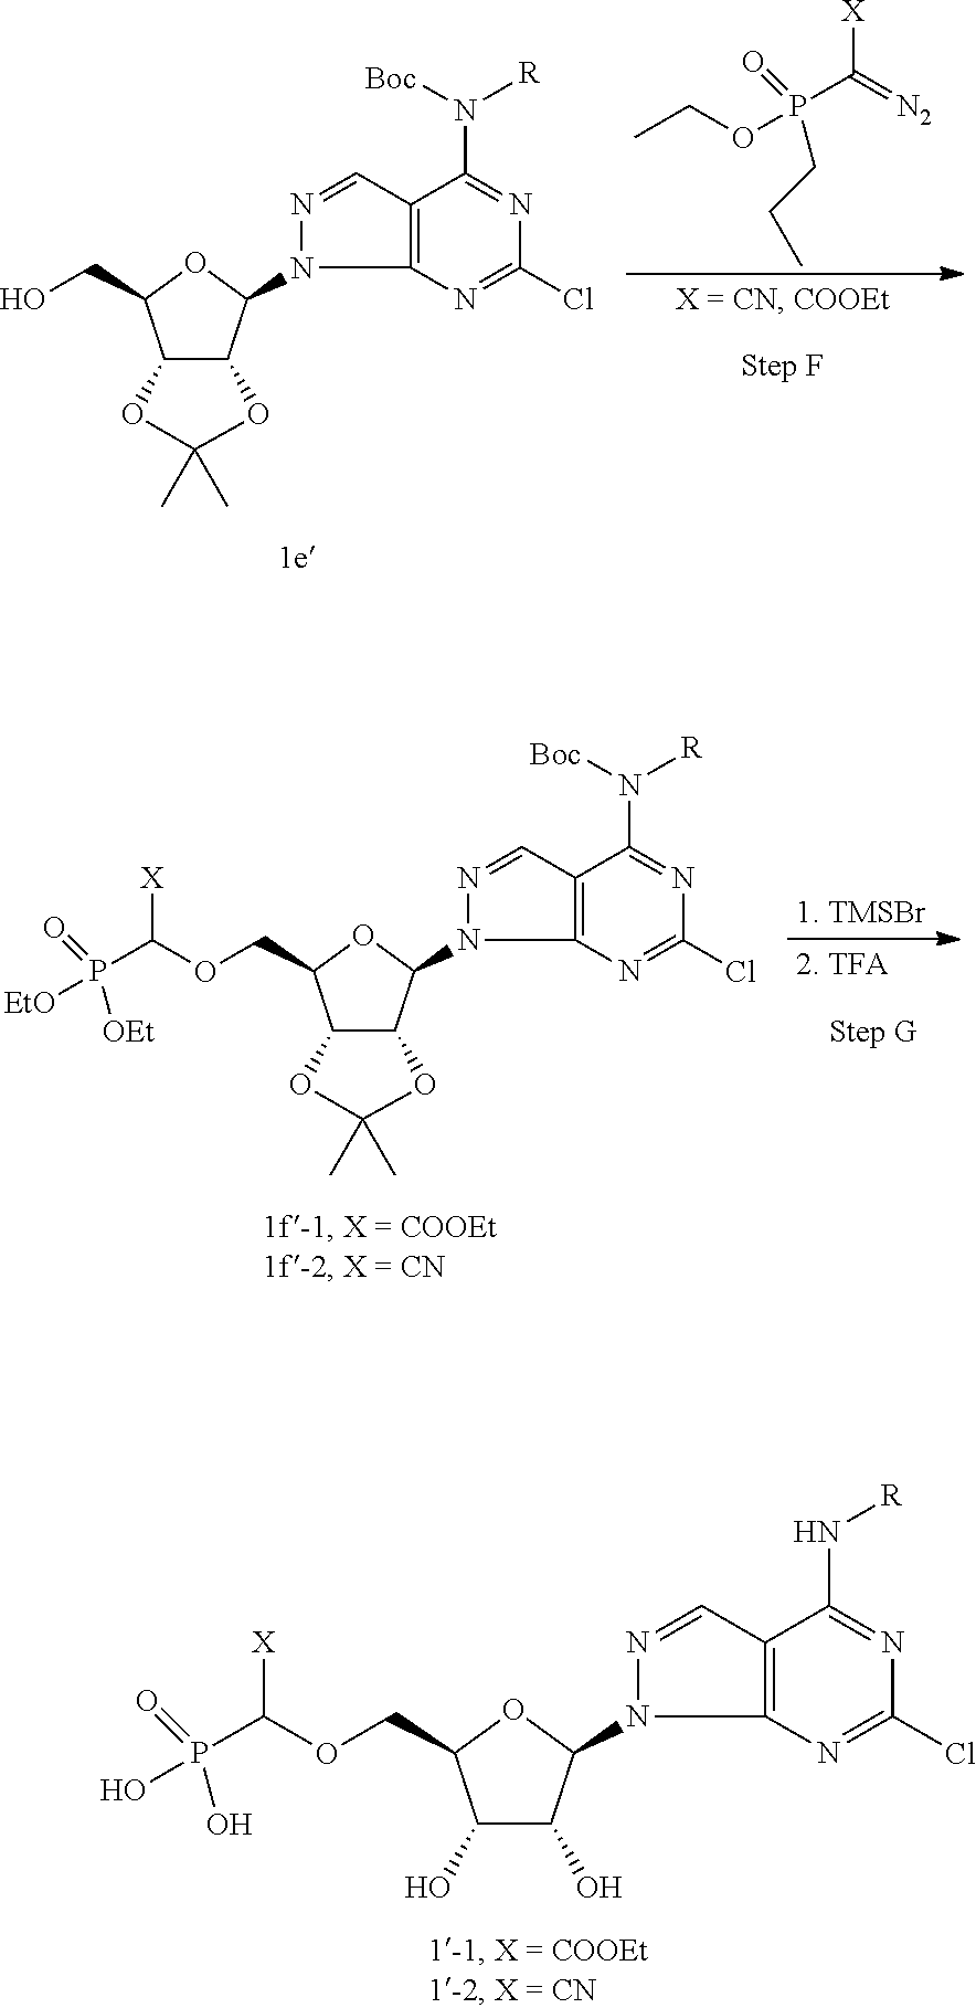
C12C(C(N3N=CC4=C3N=C(Cl)N=C4N([R])[Boc])OC1COC(P([EtO])([OEt])=O)[X])OC(C)(C)O2.[X]C(P(OCC)(CCC)=O)=[N2].C12C(C(N3N=CC4=C3N=C(Cl)N=C4N([R])[Boc])OC1CO)OC(C)(C)O2.C1(O)C(O)C(N2N=CC3=C2N=C(Cl)N=C3N[R])OC1COC(P(O)(O)=O)[X]
